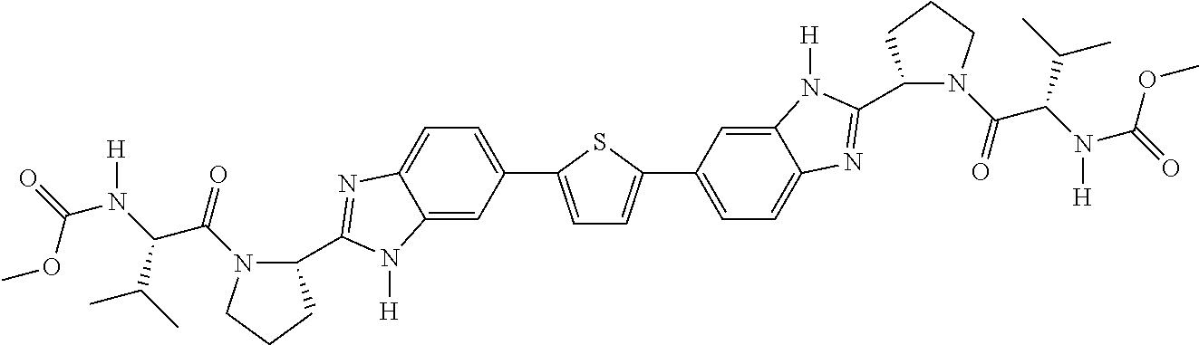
C1=C(C2=CC=C3C(=C2)N([H])C(C2N(C(C(C(C)C)N(C(OC)=O)[H])=O)CCC2)=N3)SC(C2=CC=C3C(=C2)N([H])C(C2N(C(C(C(C)C)N(C(OC)=O)[H])=O)CCC2)=N3)=C1
